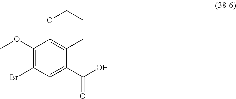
COC1=C(Br)C=C(C(O)=O)C2=C1OCCC2
